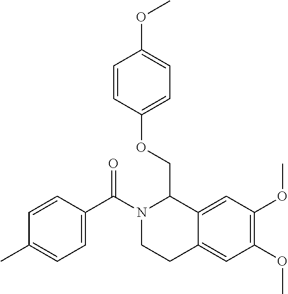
C1=CC(C(N2CCC3=CC(OC)=C(OC)C=C3C2COC2=CC=C(OC)C=C2)=O)=CC=C1C
